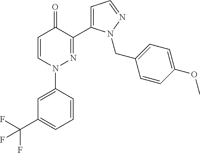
C1=CN(C2=CC(C(F)(F)F)=CC=C2)N=C(C2=CC=NN2CC2=CC=C(OC)C=C2)C1=O
